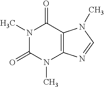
N1(C)C(=O)N(C)C2=C(C1=O)N(C)C=N2
